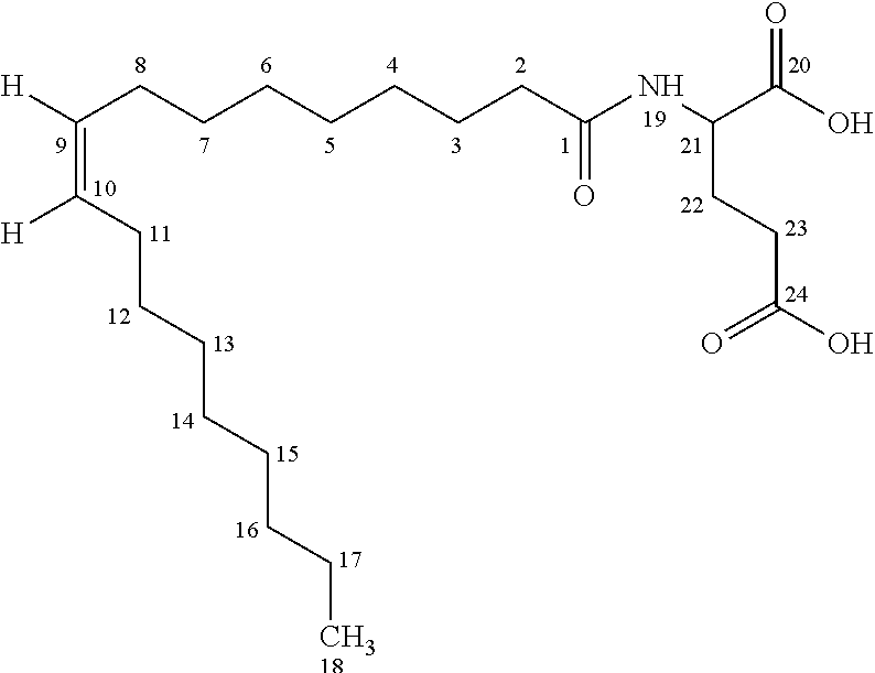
[H]C(CCCCCCCC(NC(C(O)=O)CCC(O)=O)=O)=C([H])CCCCCCC[CH318]
